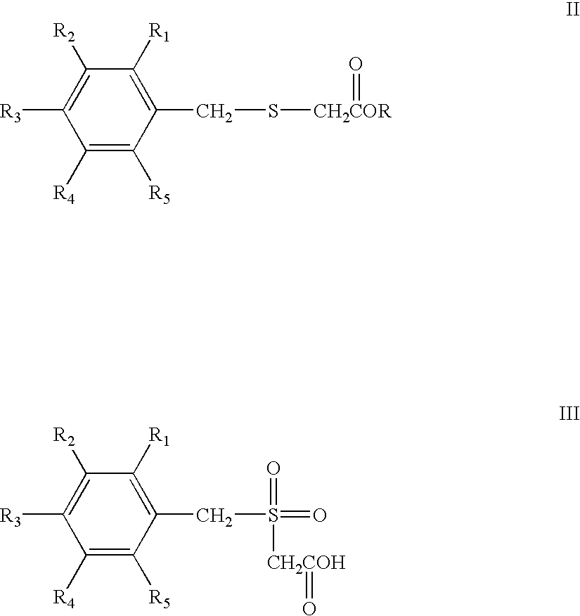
S(CC1=C([R1])C([R2])=C([R3])C([R4])=C1[R5])[CH2COR]=O.S(CC1=C([R1])C([R2])=C([R3])C([R4])=C1[R5])(=O)(=O)[CH2COH]=O
